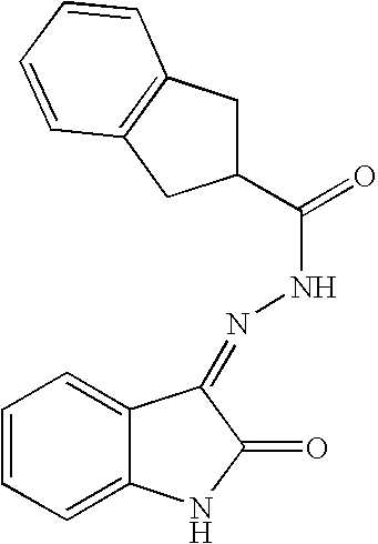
C1=CC=C2C(=C1)C(=NNC(=O)C1CC3=C(C1)C=CC=C3)C(=O)N2
